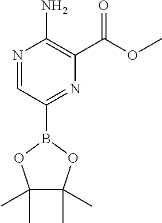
COC(=O)C1=C(N)N=CC(B2OC(C)(C)C(C)(C)O2)=N1
